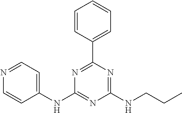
C1(NC2=CC=NC=C2)=NC(NCCC)=NC(C2=CC=CC=C2)=N1
